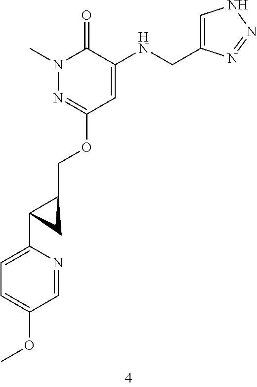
C1(=O)N(C)N=C(OCC2C(C3=CC=C(OC)C=N3)C2)C=C1NCC1=CNN=N1
